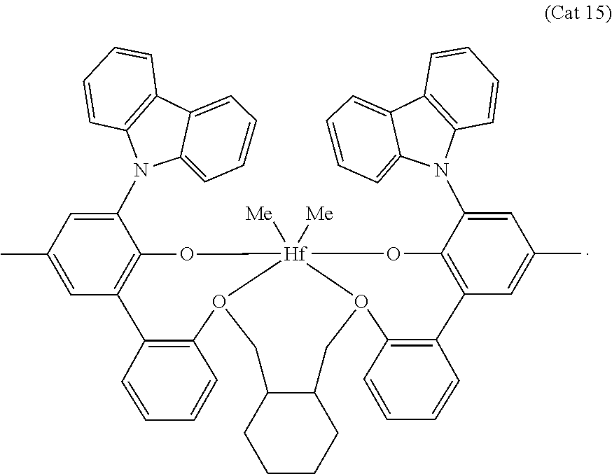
C1=CC2=C(C=C1)N(C1=CC(C)=CC3=C1O[Hf]14([Me])([Me])O(C5=C3C=CC=C5)CC3C(CCCC3)CO1C1=C(C=CC=C1)C1=C(C(N3C5=C(C6=CC=CC=C36)C=CC=C5)=CC(C)=C1)O4)C1=CC=CC=C21
